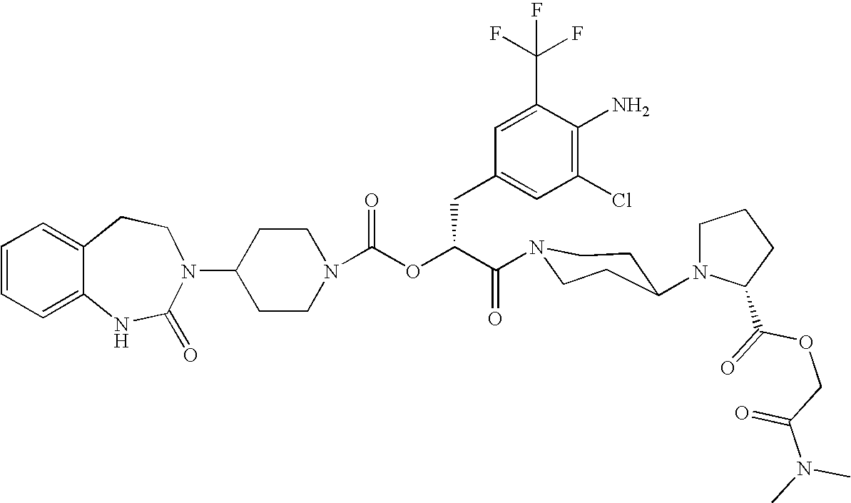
C12=CC=CC=C1NC(=O)N(C1CCN(C(OC(C(=O)N3CCC(N4CCCC4C(=O)OCC(N(C)C)=O)CC3)CC3=CC(Cl)=C(N)C(C(F)(F)F)=C3)=O)CC1)CC2
